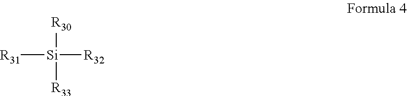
[R31][Si]([R30])([R33])[R32]
